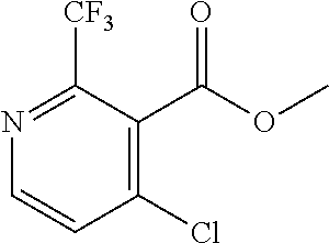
C1(Cl)=C(C(OC)=O)C([CF3])=NC=C1
